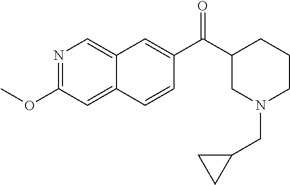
N1=C(OC)C=C2C(=C1)C=C(C(C1CN(CC3CC3)CCC1)=O)C=C2
